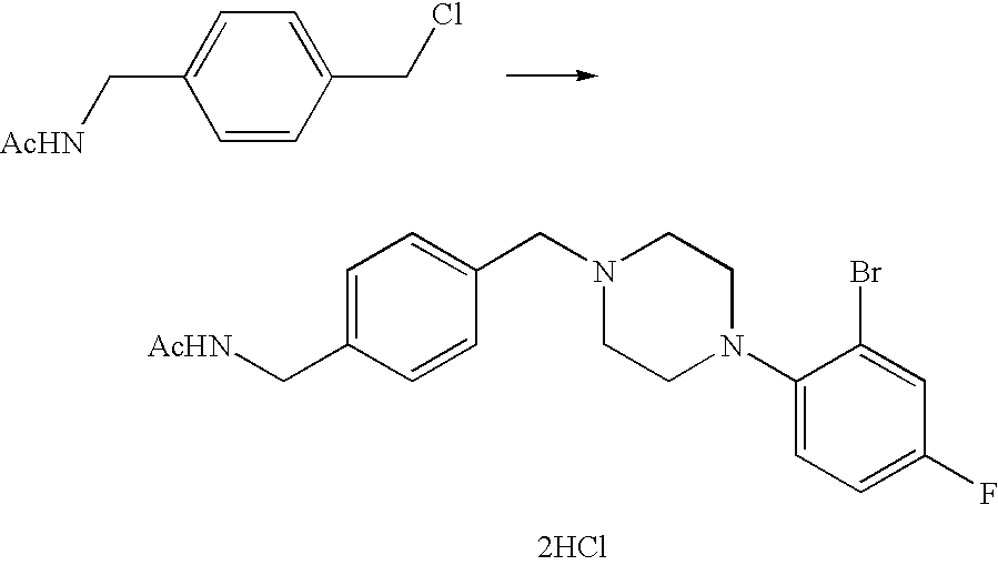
C1=C(C[AcHN])C=CC(CCl)=C1.C1=C(C[AcHN])C=CC(CN2CCN(C3=CC=C(F)C=C3Br)CC2)=C1.[2HCl]
